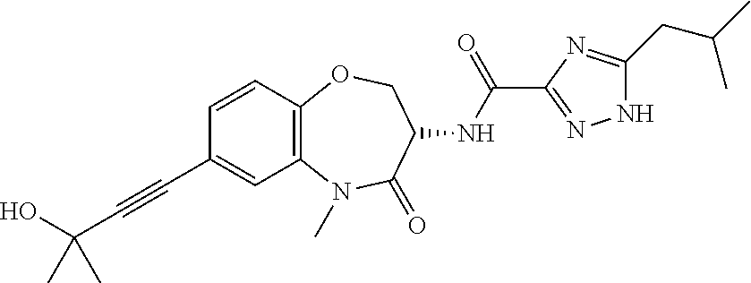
OC(C#CC1=CC2=C(C=C1)OCC(NC(C1=NNC(CC(C)C)=N1)=O)C(=O)N2C)(C)C
